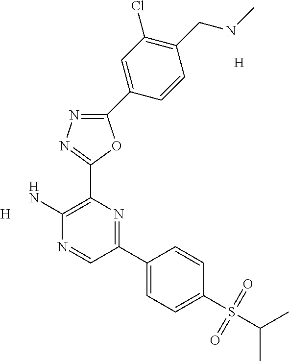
[H].C1(N)=C(C2=NN=C(C3=CC(Cl)=C(CNC)C=C3)O2)N=C(C2=CC=C(S(=O)(=O)C(C)C)C=C2)C=N1.[H]
